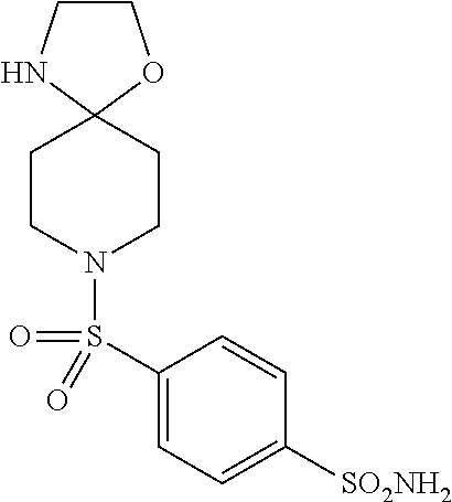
C1CNC2(O1)CCN(S(C1=CC=C([SO2NH2])C=C1)(=O)=O)CC2
